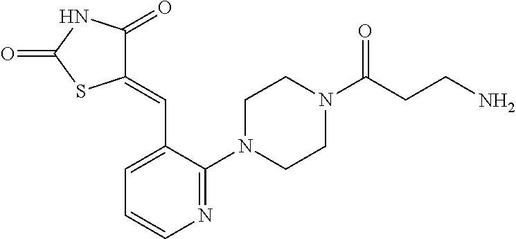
N1=C(N2CCN(C(CCN)=O)CC2)C(C=C2C(=O)NC(=O)S2)=CC=C1
